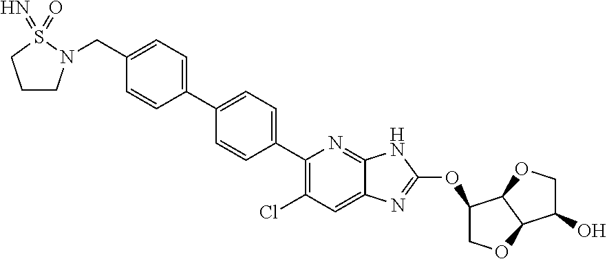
C1=C(CN2CCCS2(=N)=O)C=CC(C2=CC=C(C3=C(Cl)C=C4C(=N3)NC(OC3COC5C3OCC5O)=N4)C=C2)=C1
